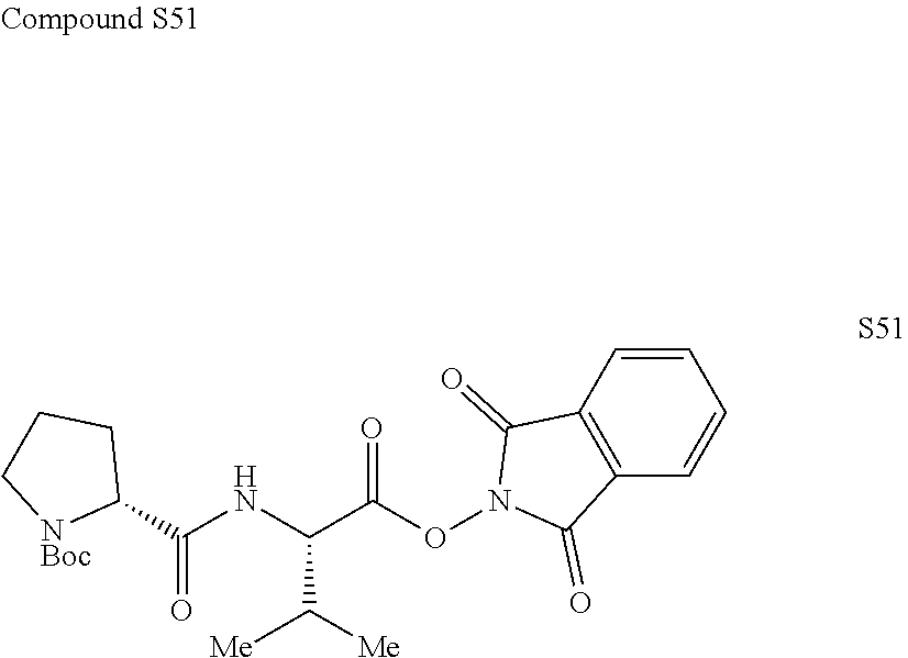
C1(=O)C2=C(C(=O)N1OC(C(C([Me])[Me])NC(C1[NBoc]CCC1)=O)=O)C=CC=C2
